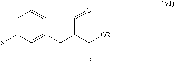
C12=CC=C([X])C=C1CC(C([OR])=O)C2=O
